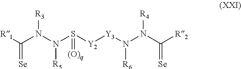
[R1]C(N(N(S([Y2][Y3]N(N(C([R2])=[Se])[R4])[R6])=[(O)q])[R5])[R3])=[Se]
